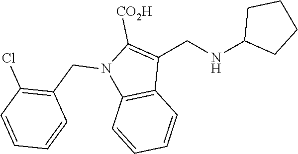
N1(CC2=C(Cl)C=CC=C2)C2=C(C(CNC3CCCC3)=C1[CO2H])C=CC=C2
